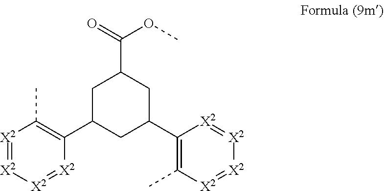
C1C(C2=C(C)[X2]=[X2][X2]=[X2]2)CC(C2=C(C)[X2]=[X2][X2]=[X2]2)CC1C(OC)=O
